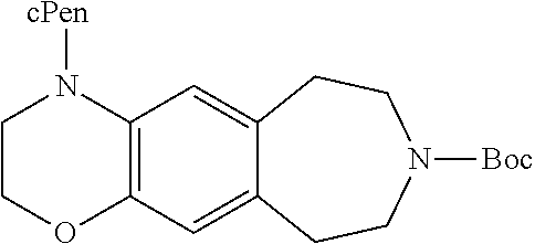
C12=C(C=C3C(=C1)CCN([Boc])CC3)OCCN2[cPen]
